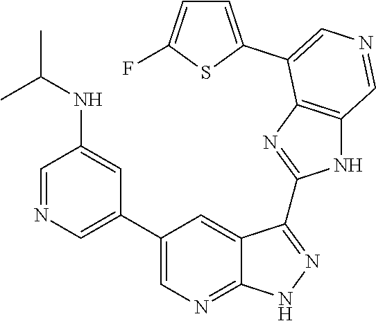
C1=NC=C(C2=CN=C3C(=C2)C(C2=NC4=C(N2)C=NC=C4C2=CC=C(F)S2)=NN3)C=C1NC(C)C
